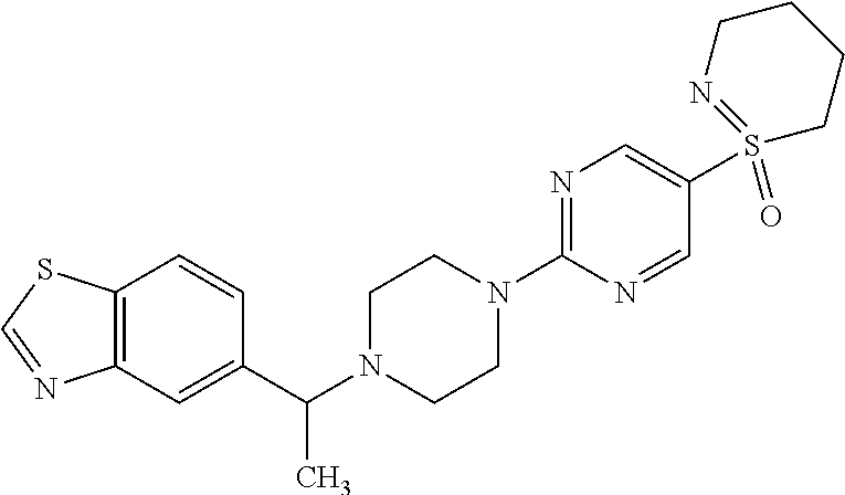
C12=C(SC=N1)C=CC(C(N1CCN(C3=NC=C(S4(=O)=NCCCC4)C=N3)CC1)C)=C2
